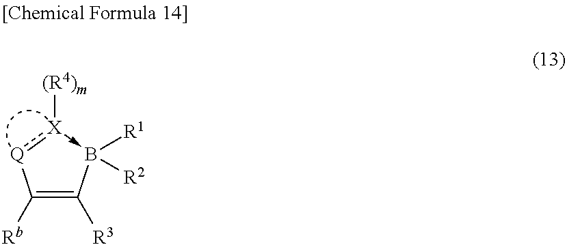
C1([Rb])=C([R3])B([R1])([R2])-[X]([(R4)m]):[Q]1
